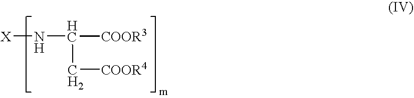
[X]NC([COOR3])C[COOR4]
